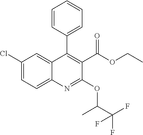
C1(Cl)=CC=C2C(=C1)C(C1=CC=CC=C1)=C(C(=O)OCC)C(OC(C(F)(F)F)C)=N2
